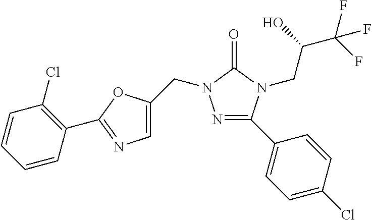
N1=C(C2=CC=C(Cl)C=C2)N(CC(C(F)(F)F)O)C(=O)N1CC1=CN=C(C2=C(Cl)C=CC=C2)O1
